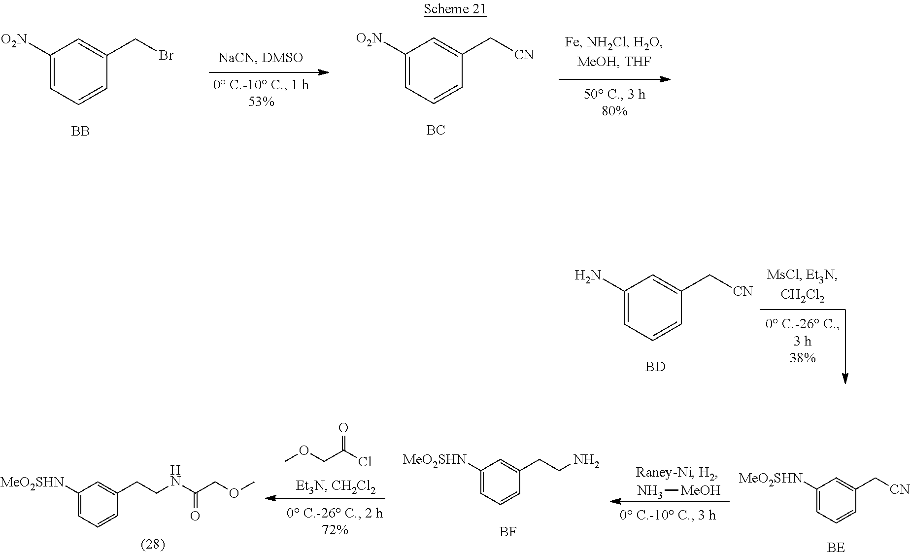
C1([O2N])=CC=CC(CBr)=C1.[BB].C1([O2N])=CC=CC(C[CN])=C1.[BC].C1(N)=CC=CC(C[CN])=C1.[BD].N[MeOH].C1([MeO2SHN])=CC=CC(C[CN])=C1.[BE].C1([MeO2SHN])=CC=CC(CCN)=C1.[BF].COCC(Cl)=O.C1([MeO2SHN])=CC=CC(CCNC(COC)=O)=C1
